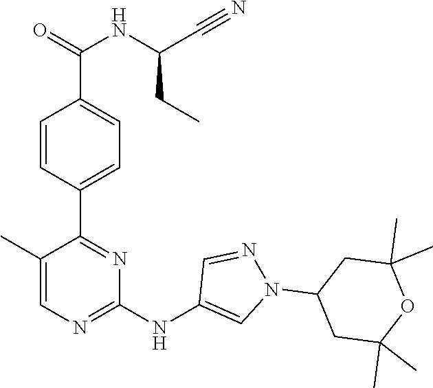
C1(C2=NC(NC3=CN(C4CC(C)(C)OC(C)(C)C4)N=C3)=NC=C2C)=CC=C(C(=O)NC(C#N)CC)C=C1
